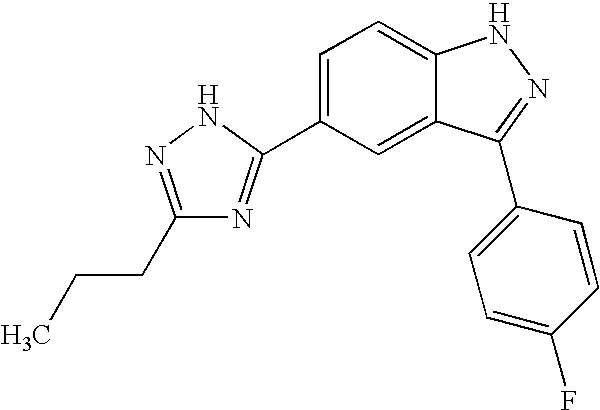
C1(C2=NC(CCC)=NN2)=CC=C2C(=C1)C(C1=CC=C(F)C=C1)=NN2
